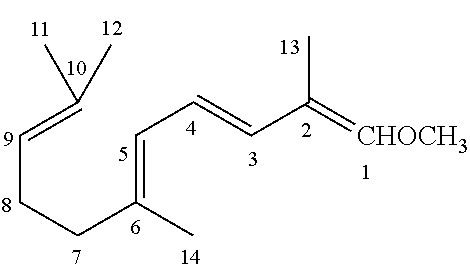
C(CCC(=CC=CC(=[CHOCH3])C)C)=C(C)C
